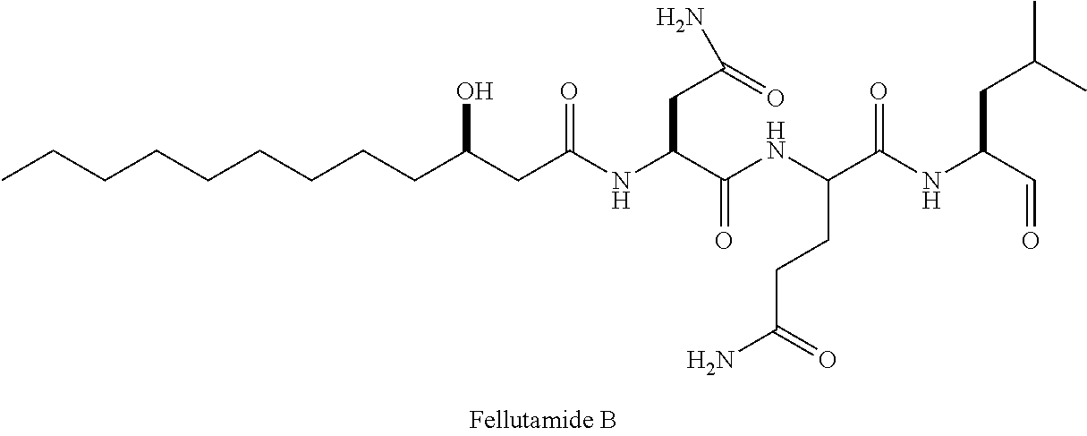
CCCCCCCCCC(CC(NC(C(NC(C(NC(C=O)CC(C)C)=O)CCC(N)=O)=O)CC(=O)N)=O)O
